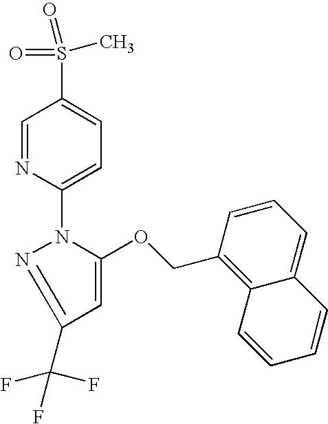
C1=NC(N2N=C(C(F)(F)F)C=C2OCC2=C3C(=CC=C2)C=CC=C3)=CC=C1S(=O)(C)=O
